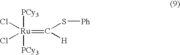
[PCy3][Ru](=C(S[Ph])[H])([PCy3])(Cl)Cl
